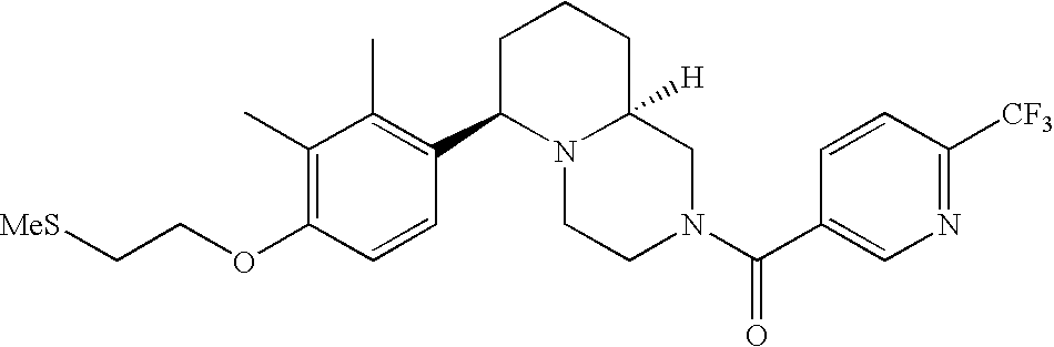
O(C1=C(C)C(C)=C(C2N3C([H])(CN(C(=O)C4=CN=C([CF3])C=C4)CC3)CCC2)C=C1)CC[MeS]
